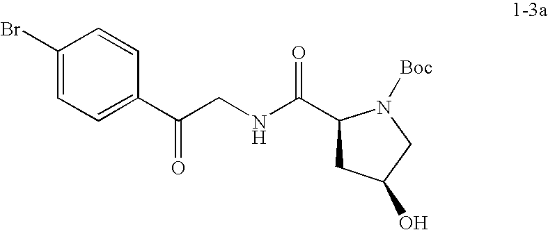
C1(Br)=CC=C(C(CNC(=O)C2CC(O)CN2[Boc])=O)C=C1
